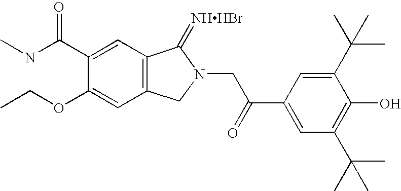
N(C(C1=CC2=C(C=C1OCC)CN(CC(C1=CC(C(C)(C)C)=C(O)C(C(C)(C)C)=C1)=O)C2=[NHHBr])=O)C
